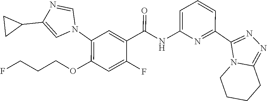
N1(C2=C(OCCCF)C=C(F)C(C(NC3=CC=CC(C4=NN=C5N4CCCC5)=N3)=O)=C2)C=NC(C2CC2)=C1
